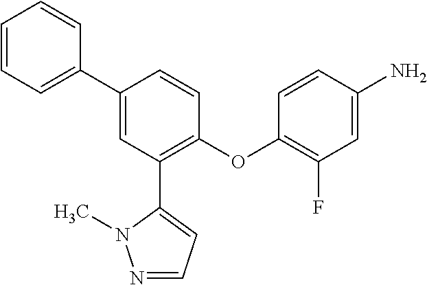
C1=CC(C2=CC(C3=CC=NN3C)=C(OC3=C(F)C=C(N)C=C3)C=C2)=CC=C1
